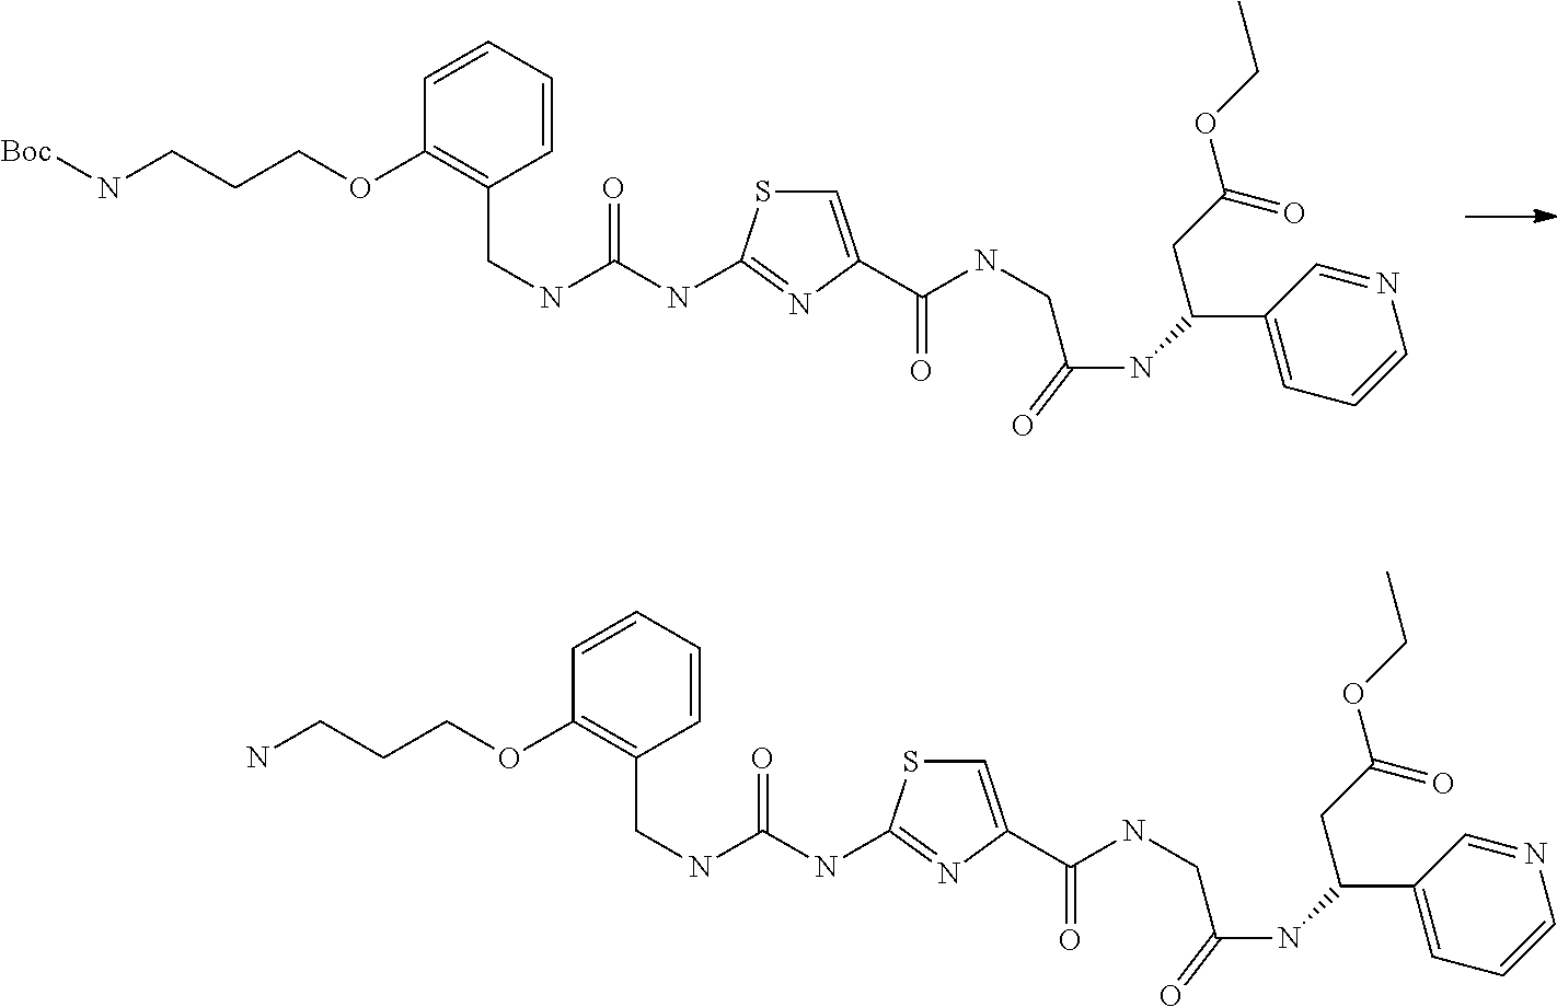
C1=CC=CC(CNC(NC2=NC(C(NCC(NC(C3=CC=CN=C3)CC(OCC)=O)=O)=O)=CS2)=O)=C1OCCCN[Boc].C1=CC=CC(CNC(NC2=NC(C(NCC(NC(C3=CC=CN=C3)CC(OCC)=O)=O)=O)=CS2)=O)=C1OCCCN
